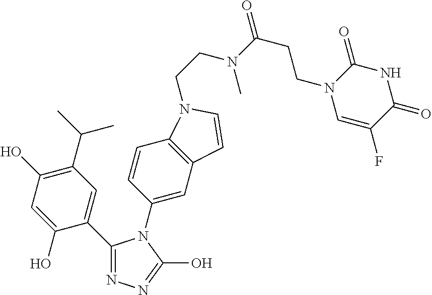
C1(C(C)C)=C(O)C=C(O)C(C2=NN=C(O)N2C2=CC3=C(C=C2)N(CCN(C(CCN2C=C(F)C(=O)NC2=O)=O)C)C=C3)=C1
